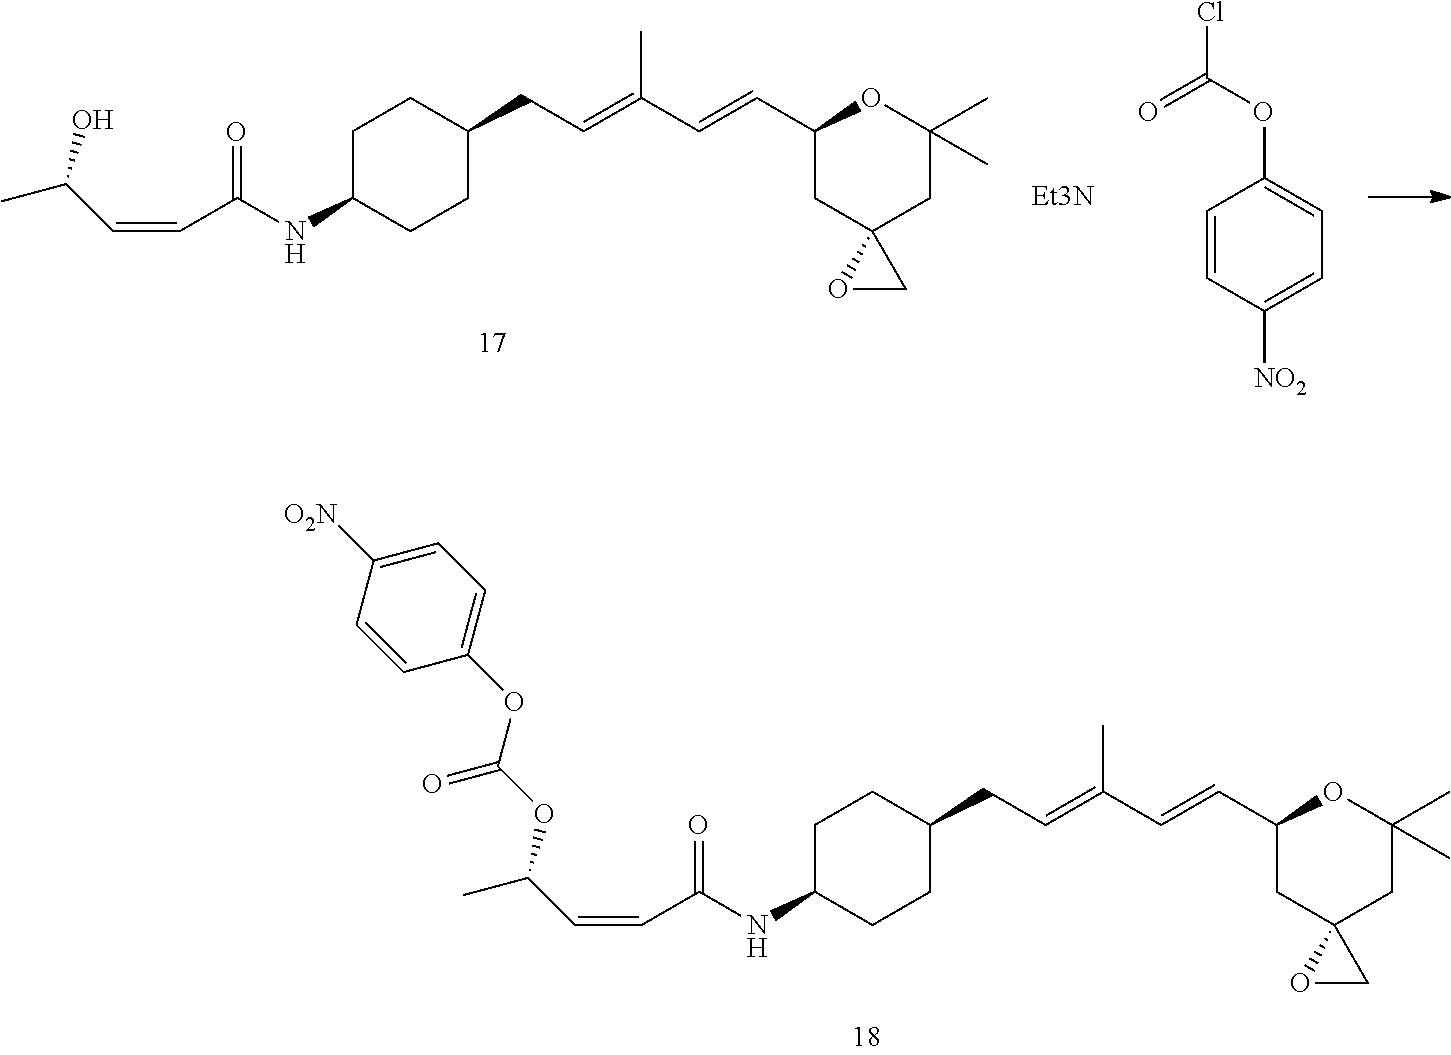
C1C(NC(C=CC(C)O)=O)CCC(CC=C(C=CC2CC3(CC(C)(C)O2)OC3)C)C1.[Et3N].C1=CC([NO2])=CC=C1OC(Cl)=O.C1C(NC(C=CC(OC(OC2=CC=C([O2N])C=C2)=O)C)=O)CCC(CC=C(C=CC2CC3(CC(C)(C)O2)OC3)C)C1
